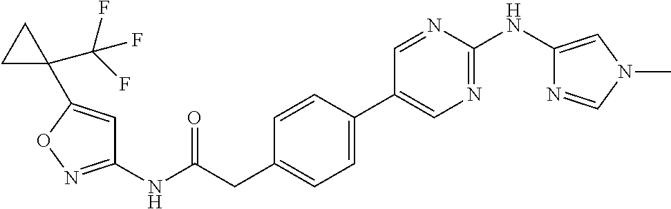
C1(NC(=O)CC2=CC=C(C3=CN=C(NC4=CN(C)C=N4)N=C3)C=C2)=NOC(C2(C(F)(F)F)CC2)=C1
